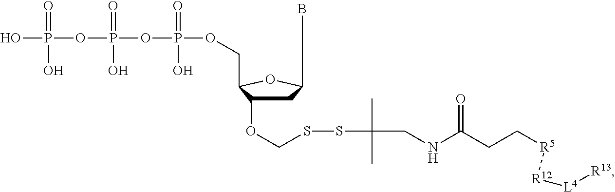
C1C(OCSSC(C)(C)CNC(CC[R5][R12][L4][R13])=O)C(COP(OP(=O)(OP(O)(O)=O)O)(=O)O)OC1B
